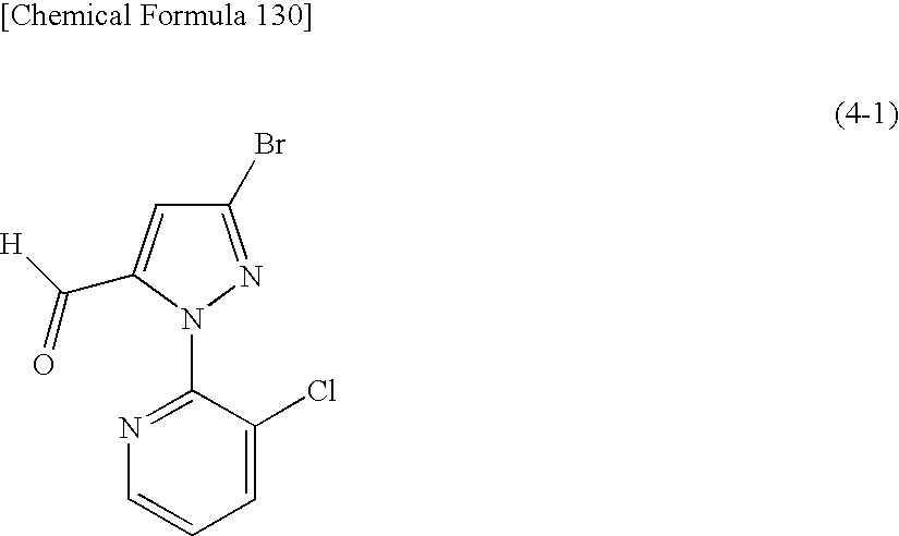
C1=CC=C(Cl)C(N2N=C(Br)C=C2C([H])=O)=N1
